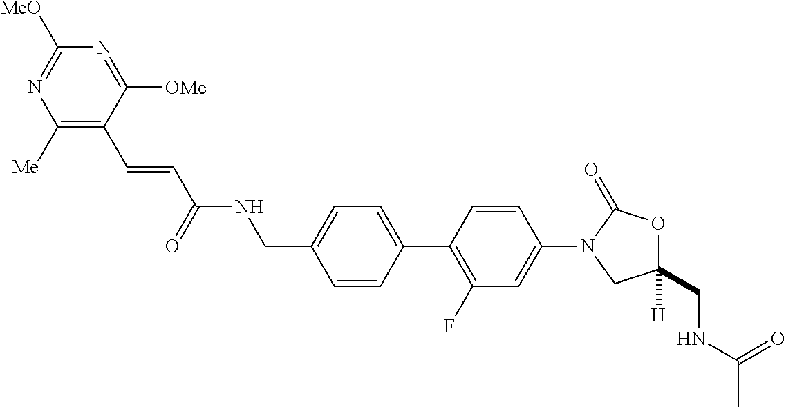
C(C1=CC=C(C2=C(F)C=C(N3CC(CNC(C)=O)([H])OC3=O)C=C2)C=C1)NC(C=CC1=C([Me])N=C([MeO])N=C1[OMe])=O
